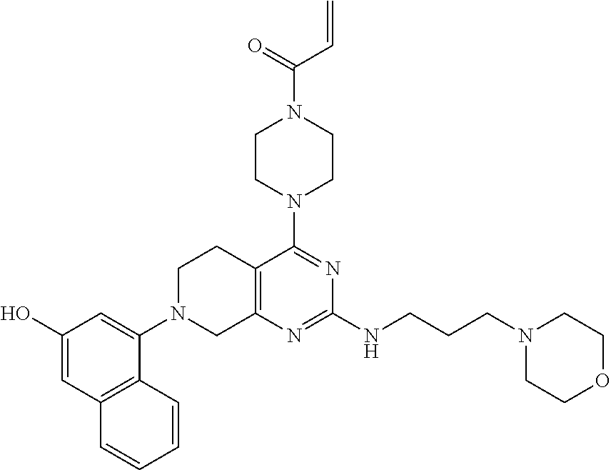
C12=C(N=C(NCCCN3CCOCC3)N=C1N1CCN(C(=O)C=C)CC1)CN(C1=CC(O)=CC3=C1C=CC=C3)CC2
